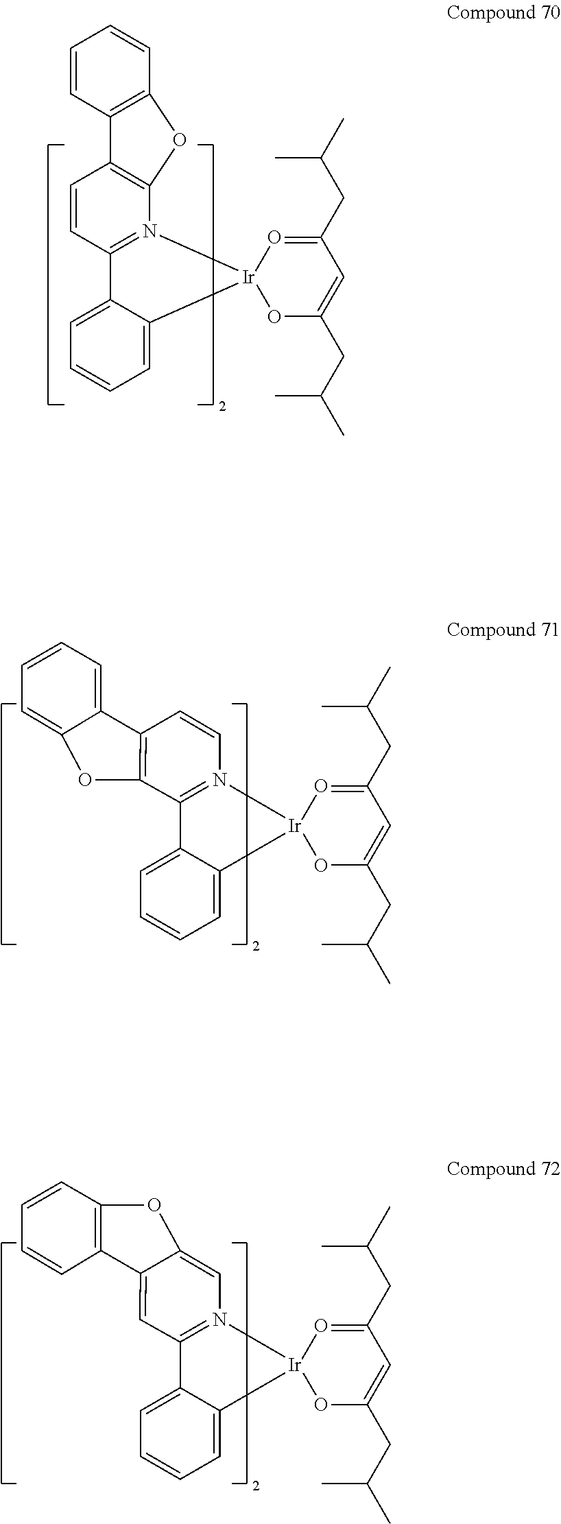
C12=N(C=CC3=C1OC1=CC=CC=C31)[Ir]1(C3=CC=CC=C23)OC(CC(C)C)=CC(CC(C)C)=O1.C1=CC2=C(N3=C1C1=CC=CC=C1[Ir]31OC(CC(C)C)=CC(CC(C)C)=O1)OC1=C2C=CC=C1.O1C2=CN3=C(C4=CC=CC=C4[Ir]34OC(CC(C)C)=CC(CC(C)C)=O4)C=C2C2=C1C=CC=C2
